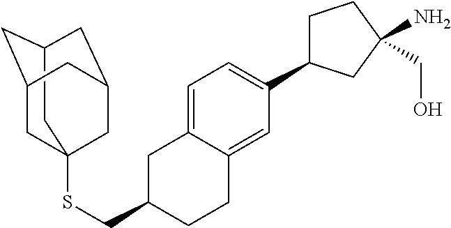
C12CC3(SCC4CC5=CC=C(C6CCC(CO)(N)C6)C=C5CC4)CC(C1)CC(C3)C2
